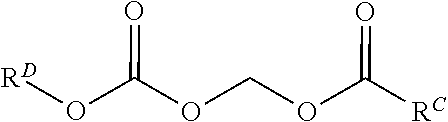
O(C(OCOC([RC])=O)=O)[RD]
